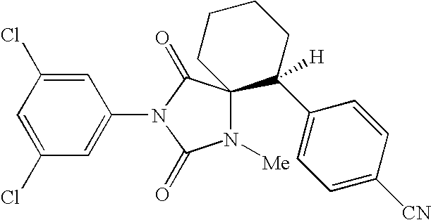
C1(Cl)=CC(N2C(=O)N([Me])C3(C2=O)C(C2=CC=C([CN])C=C2)([H])CCCC3)=CC(Cl)=C1
